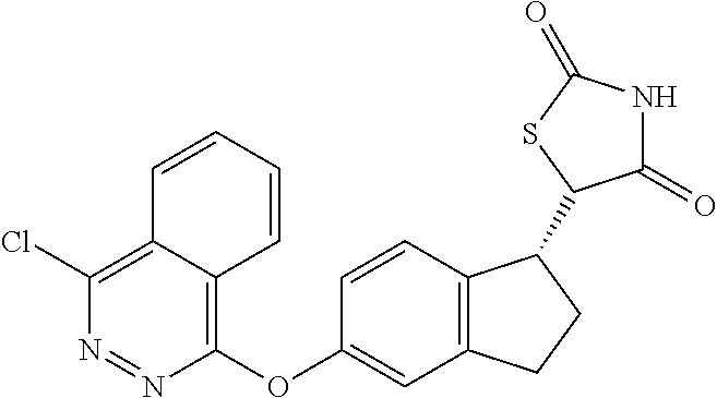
C1(Cl)=C2C(=C(OC3=CC4=C(C=C3)C(C3C(=O)NC(=O)S3)CC4)N=N1)C=CC=C2
